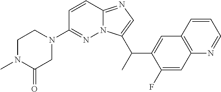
C1N(C)C(=O)CN(C2=NN3C(=NC=C3C(C3=CC4=C(C=C3F)N=CC=C4)C)C=C2)C1
